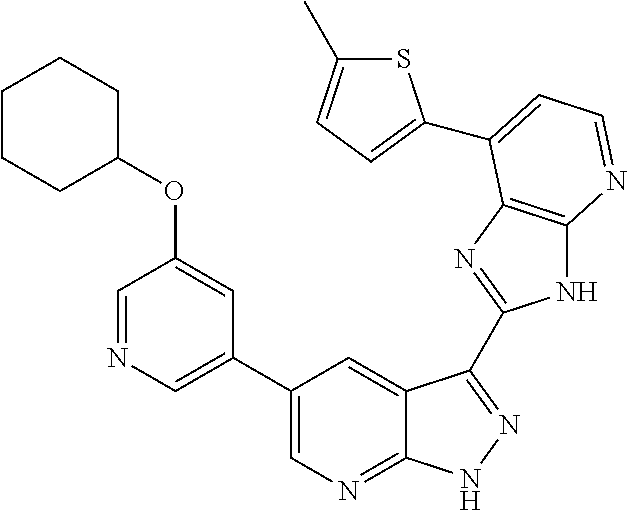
C1(C2=CN=CC(OC3CCCCC3)=C2)=CN=C2C(=C1)C(C1=NC3=C(N1)N=CC=C3C1=CC=C(C)S1)=NN2
